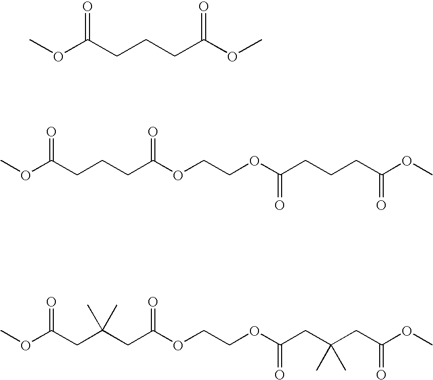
COC(CCCC(OC)=O)=O.COC(CCCC(OCCOC(CCCC(OC)=O)=O)=O)=O.COC(CC(CC(OCCOC(CC(CC(OC)=O)(C)C)=O)=O)(C)C)=O
